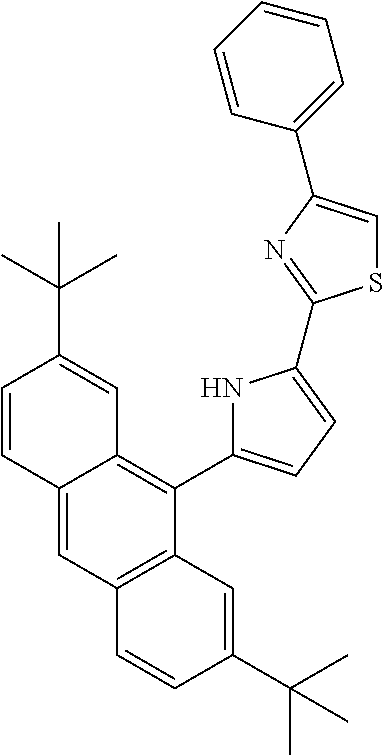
C12=CC3=C(C(C4=CC=C(C5=NC(C6=CC=CC=C6)=CS5)N4)=C1C=C(C(C)(C)C)C=C2)C=C(C(C)(C)C)C=C3
